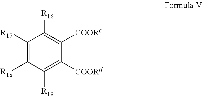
C1([R17])=C([R18])C([R19])=C([COORd])C([COORc])=C1[R16]
